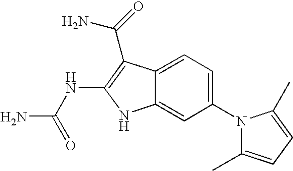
C12=CC=C(N3C(C)=CC=C3C)C=C1NC(NC(N)=O)=C2C(N)=O
